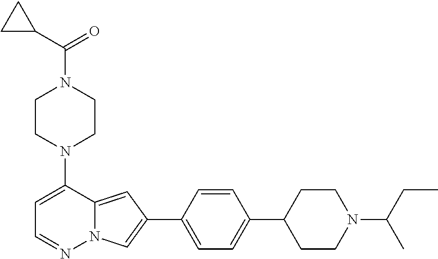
N1(C2=CC=NN3C2=CC(C2=CC=C(C4CCN(C(CC)C)CC4)C=C2)=C3)CCN(C(C2CC2)=O)CC1
